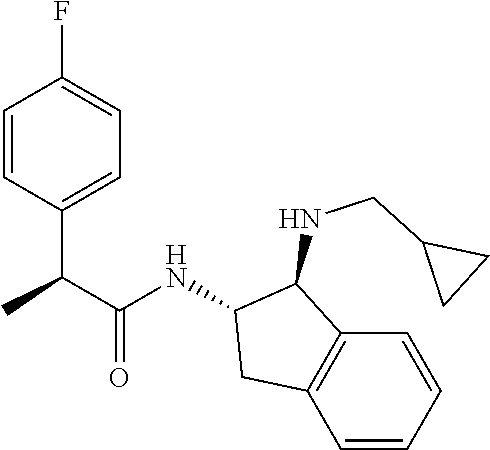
C1=CC(C(C(=O)NC2C(NCC3CC3)C3=C(C=CC=C3)C2)C)=CC=C1F
